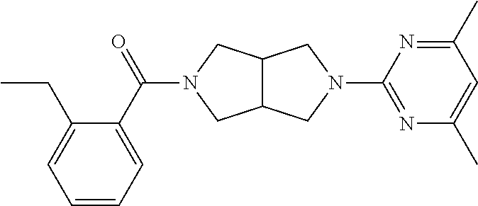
CCC1=CC=CC=C1C(=O)N1CC2C(C1)CN(C1=NC(C)=CC(C)=N1)C2
